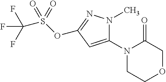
C1(N2CCOCC2=O)=CC(OS(C(F)(F)F)(=O)=O)=NN1C
